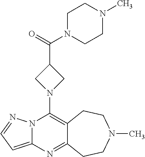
N12C(=CC=N1)N=C1C(=C2N2CC(C(=O)N3CCN(C)CC3)C2)CCN(C)CC1
